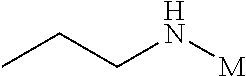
CCCN[M]
